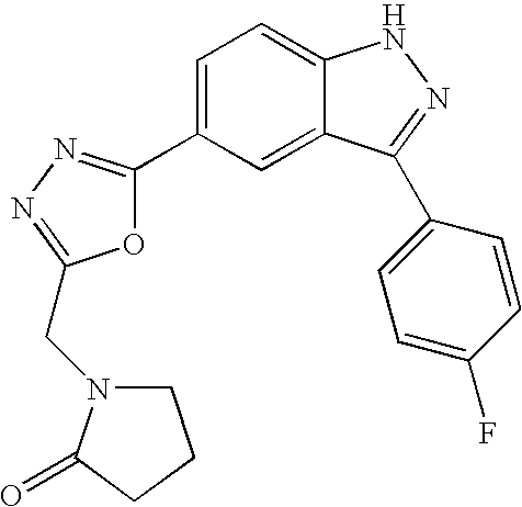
C1(C2=CC=C3C(=C2)C(C2=CC=C(F)C=C2)=NN3)=NN=C(CN2CCCC2=O)O1
